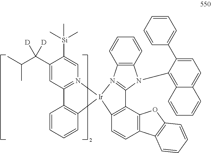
C1(C(C(C)C)([D])[D])=CC2=N(C=C1[Si](C)(C)C)[Ir]1(C3=C2C=CC=C3)N2=C(N(C3=C4C(=CC=C3C3=CC=CC=C3)C=CC=C4)C3=C2C=CC=C3)C2=C1C=CC1=C2OC2=C1C=CC=C2
